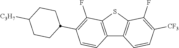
C12=C(SC3=C1C=CC([CF3])=C3F)C(F)=C(C1CCC([C3H7])CC1)C=C2
